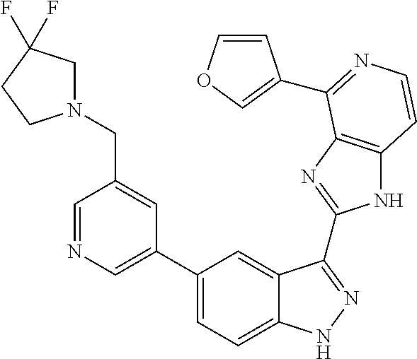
C1(C2=CN=CC(CN3CC(F)(F)CC3)=C2)=CC=C2C(=C1)C(C1=NC3=C(N1)C=CN=C3C1=COC=C1)=NN2
